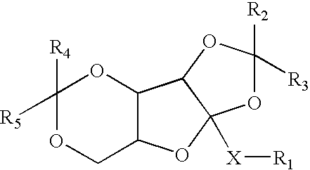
C1([R4])([R5])OCC2C(O1)C1C([X][R1])(O2)OC([R2])([R3])O1
